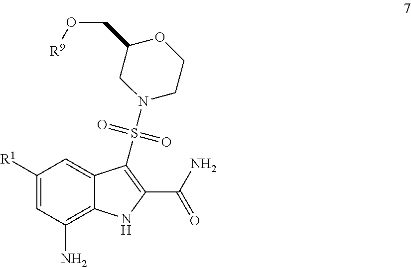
C1([R1])=CC(N)=C2C(=C1)C(S(N1CCOC(CO[R9])C1)(=O)=O)=C(C(N)=O)N2
